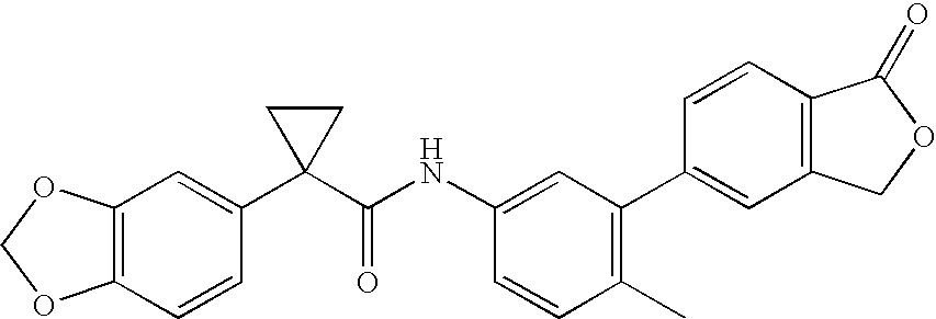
C1=CC(C)=C(C2=CC3=C(C=C2)C(=O)OC3)C=C1NC(C1(C2=CC3=C(C=C2)OCO3)CC1)=O
